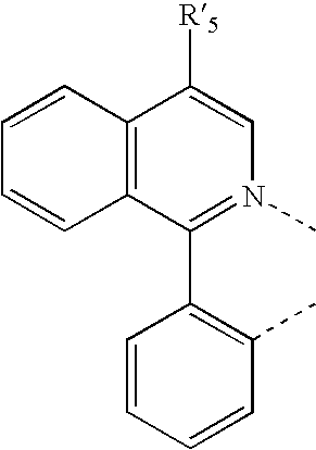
C12=C(C([R5])=CN(C)=C1C1=C(C)C=CC=C1)C=CC=C2
